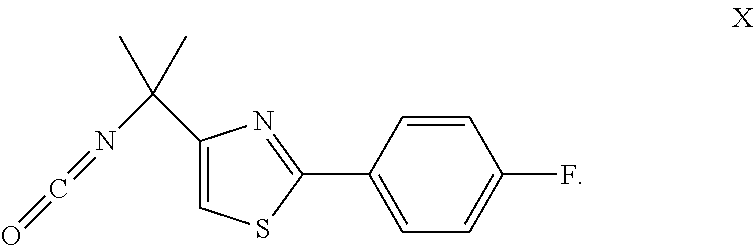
C1(C(C)(C)N=C=O)=CSC(C2=CC=C(F)C=C2)=N1
